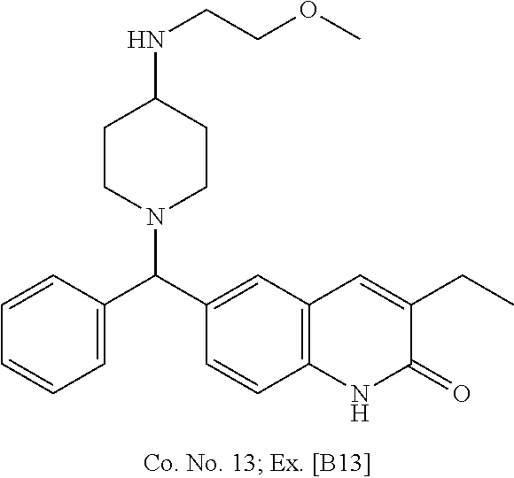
C1=CC(C(C2=CC3=C(C=C2)NC(=O)C(CC)=C3)N2CCC(NCCOC)CC2)=CC=C1
